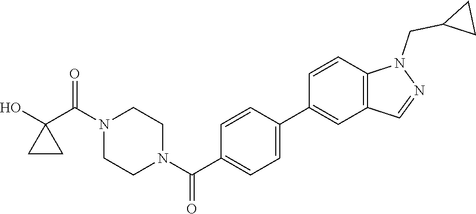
OC1(C(N2CCN(C(=O)C3=CC=C(C4=CC5=C(C=C4)N(CC4CC4)N=C5)C=C3)CC2)=O)CC1
